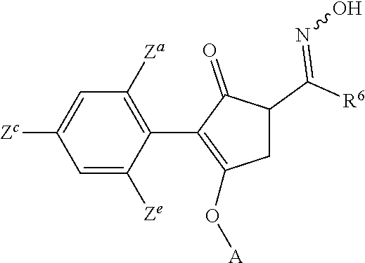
C1=C([Ze])C(C2=C(O[A])CC(C([R6])=NO)C2=O)=C([Za])C=C1[Zc]
